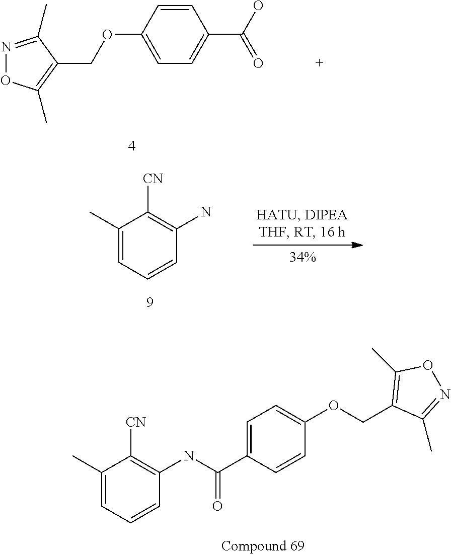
C1=CC(OCC2=C(C)ON=C2C)=CC=C1C(O)=O.C1(C)=CC=CC(NC(C2=CC=C(OCC3=C(C)ON=C3C)C=C2)=O)=C1[CN].C1(C)=CC=CC(N)=C1[CN]
